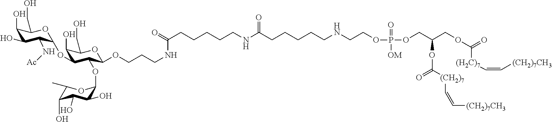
C1(C)C(O)C(O)C(O)C(OC2C(OC3C(N[Ac])C(O)C(O)C(CO)O3)C(O)C(CO)OC2OCCCNC(CCCCCNC(CCCCCNCCOP(OCC(COC(=O)[(H2C)7]C=C[(CH2)7CH3])OC(=O)[(CH2)7]C=C[(CH2)7CH3])(=O)[OM])=O)=O)O1
